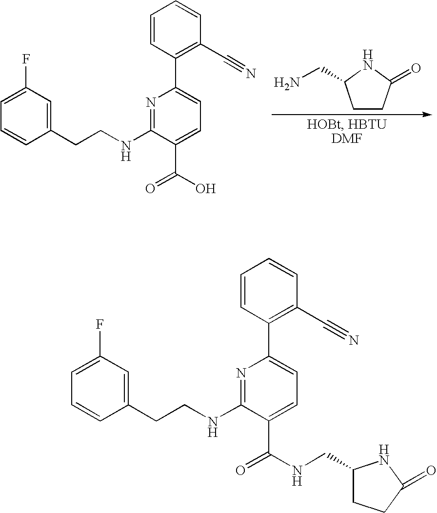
C1(CCNC2=NC(C3=C(C#N)C=CC=C3)=CC=C2C(O)=O)=CC(F)=CC=C1.C1CC(=O)NC1CN.C1(CCNC2=NC(C3=C(C#N)C=CC=C3)=CC=C2C(=O)NCC2CCC(=O)N2)=CC(F)=CC=C1
